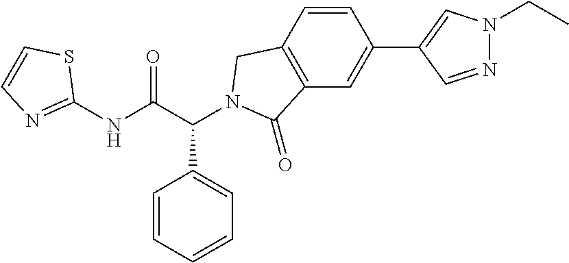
C1(NC(C(C2=CC=CC=C2)N2CC3=C(C=C(C4=CN(CC)N=C4)C=C3)C2=O)=O)=NC=CS1
